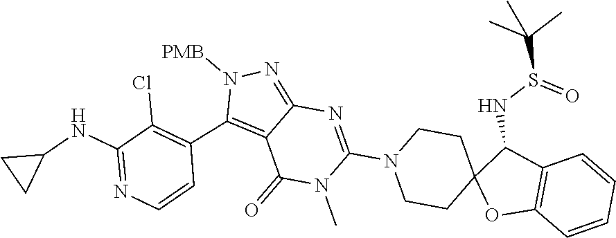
C1(=O)N(C)C(N2CCC3(CC2)OC2=C(C3NS(C(C)(C)C)=O)C=CC=C2)=NC2=NN([PMB])C(C3=C(Cl)C(NC4CC4)=NC=C3)=C12
